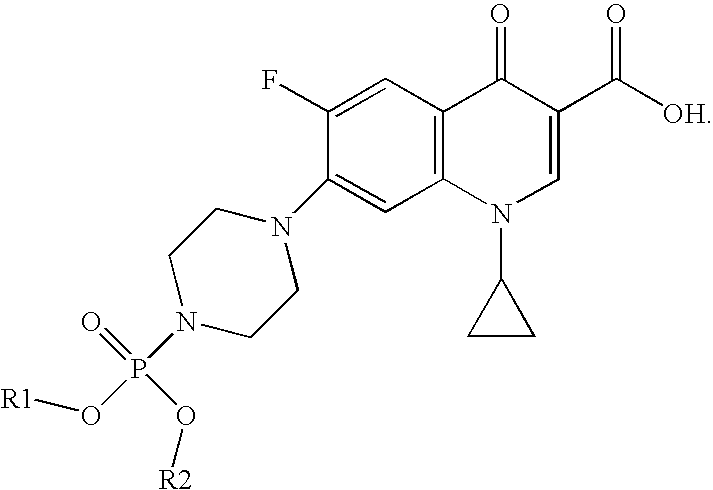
C1(C([OH])=O)=CN(C2CC2)C2=C(C1=O)C=C(F)C(N1CCN(P(O[R1])(O[R2])=O)CC1)=C2
